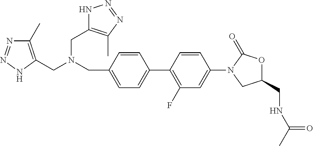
C1(C)=C(CN(CC2=CC=C(C3=C(F)C=C(N4CC(CNC(C)=O)OC4=O)C=C3)C=C2)CC2=C(C)N=NN2)NN=N1
